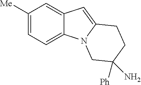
C1([Me])=CC=C2C(=C1)C=C1N2CC(N)([Ph])CC1
